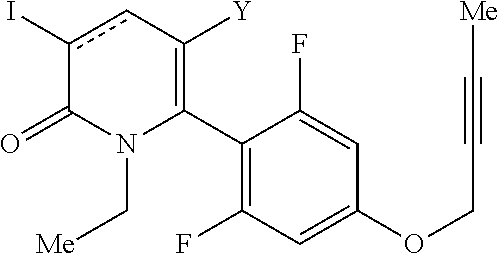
C1(C2=C([Y])cc(I)C(=O)N2C[Me])=C(F)C=C(OCC#C[Me])C=C1F
